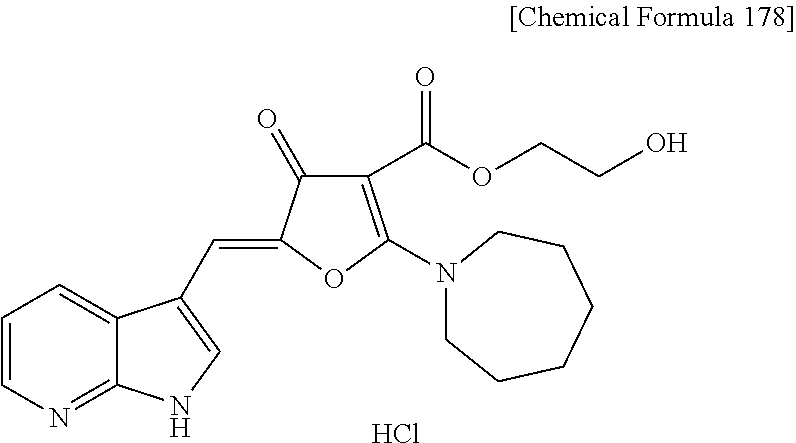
C1(=O)C(=CC2=CNC3=NC=CC=C32)OC(N2CCCCCC2)=C1C(OCCO)=O.Cl
